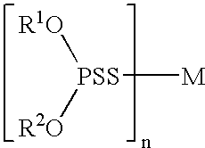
[PSS]([M])([R1O])[R2O]
